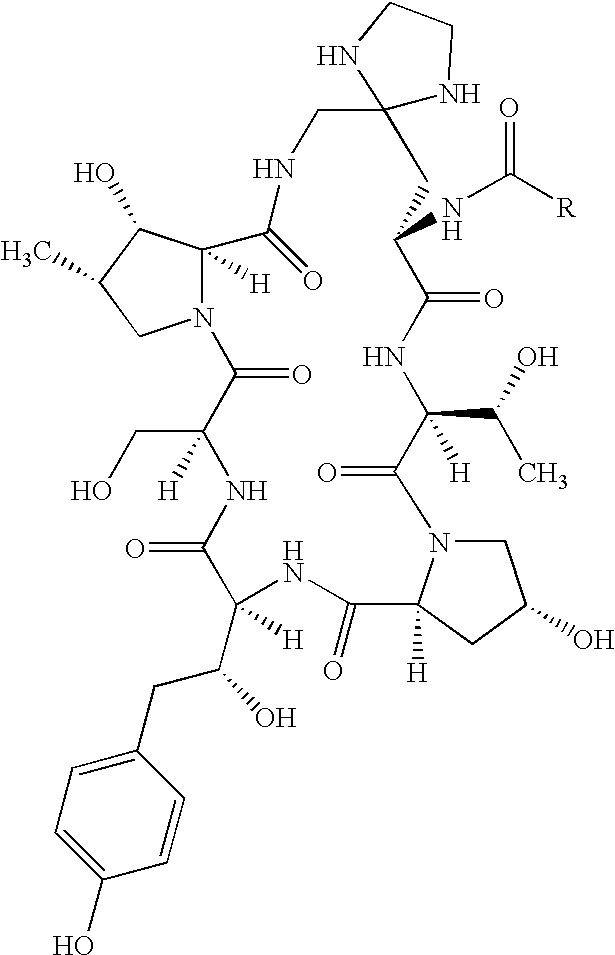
N12C([H])(C(O)C(C)C1)C(=O)NCC1(CC(NC([R])=O)C(=O)NC(C(O)C)([H])C(=O)N3CC(O)CC3([H])C(=O)NC(C(CC3=CC=C(O)C=C3)O)([H])C(=O)NC(CO)([H])C2=O)NCCN1
